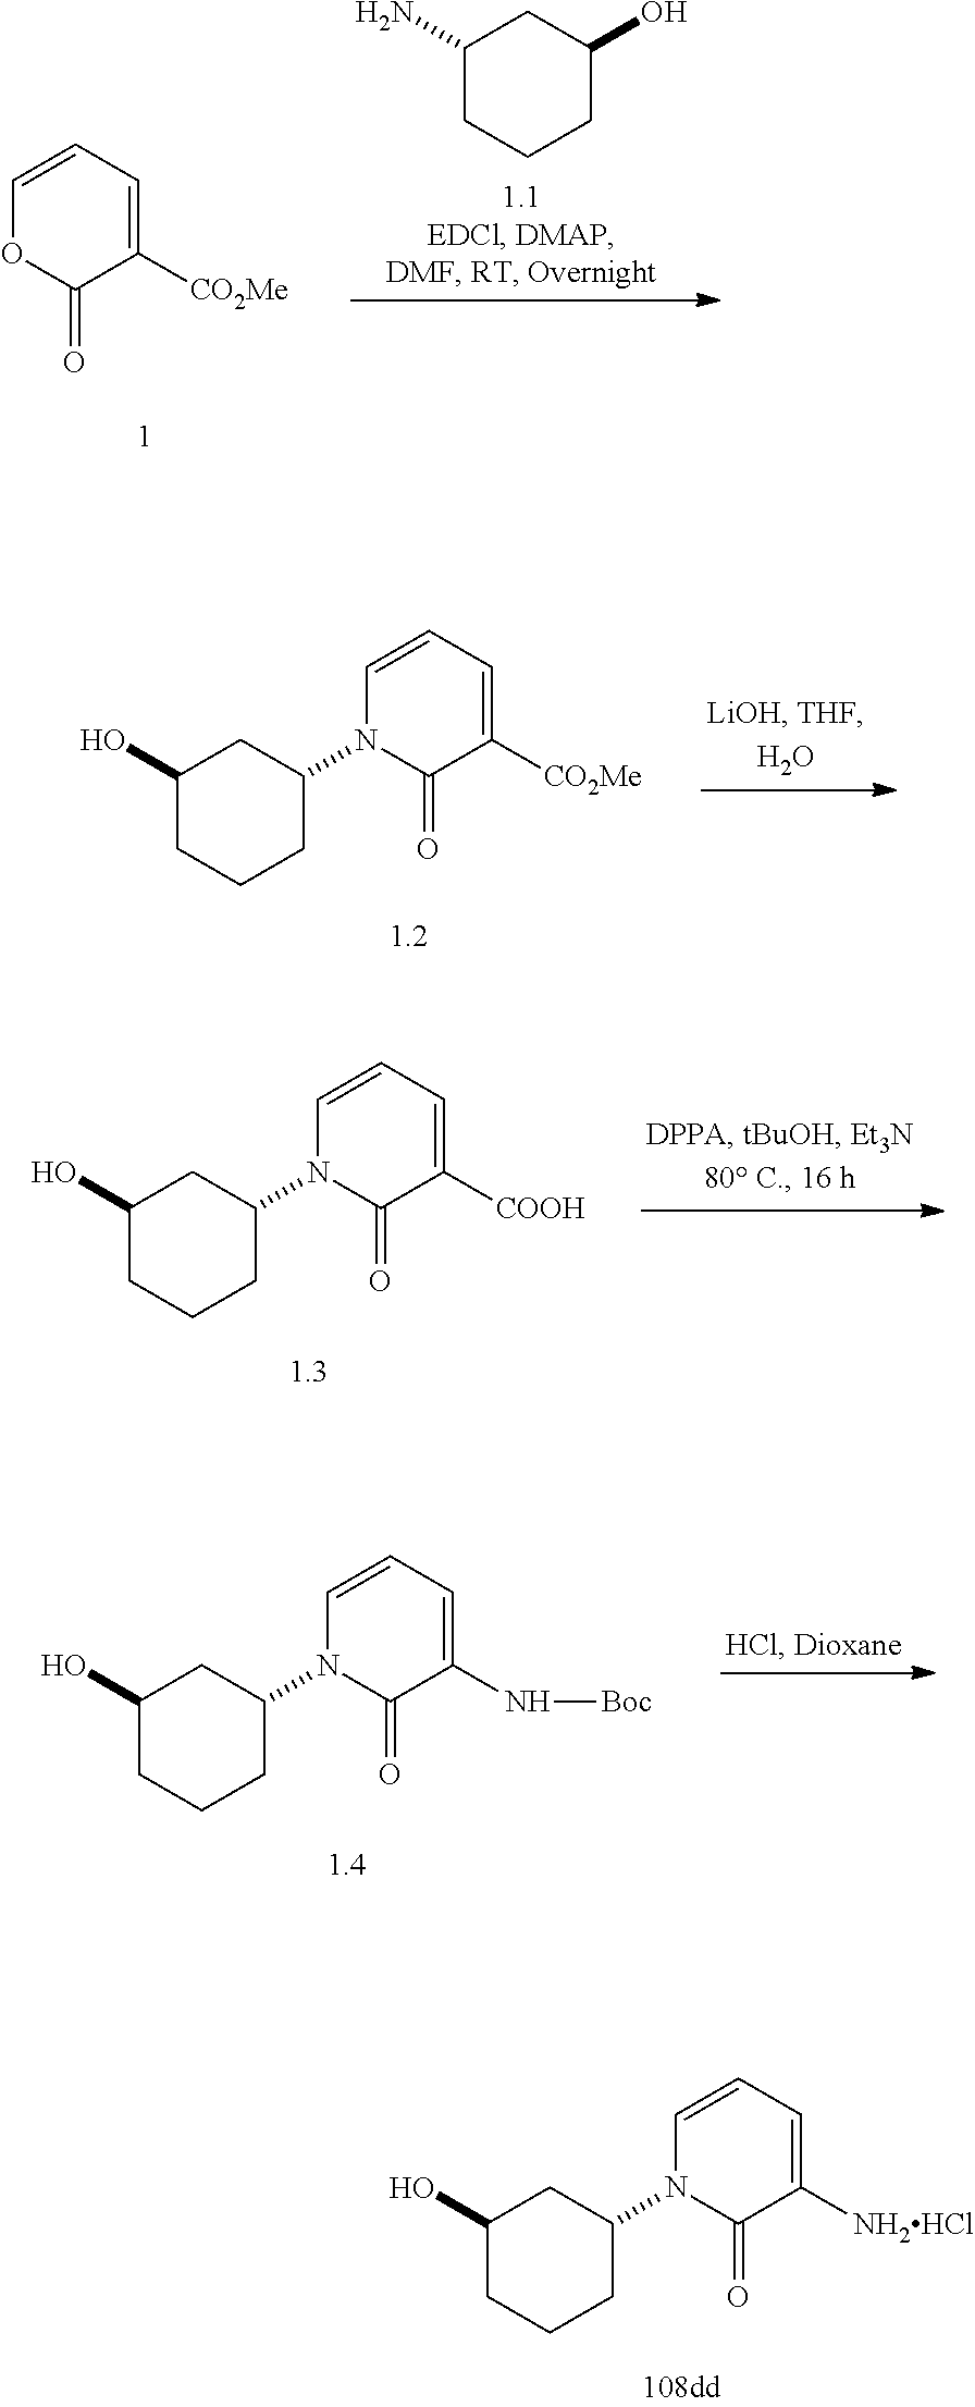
C1(N)CCCC(O)C1.C1([CO2Me])=CC=COC1=O.C1([CO2Me])=CC=CN(C2CCCC(O)C2)C1=O.C1([COOH])=CC=CN(C2CCCC(O)C2)C1=O.C1(N[Boc])=CC=CN(C2CCCC(O)C2)C1=O.C1([NH2HCl])=CC=CN(C2CCCC(O)C2)C1=O
